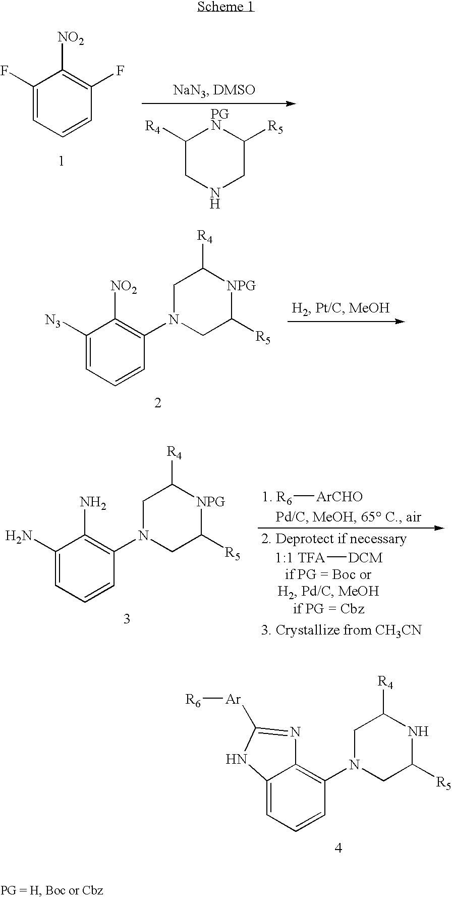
C1(F)=CC=CC(F)=C1[NO2].C1([R4])CNCC([R5])[PGN]1.C1([N3])=CC=CC(N2CC([R5])[NPG]C([R4])C2)=C1[NO2].C1(N)=CC=CC(N2CC([R5])[NPG]C([R4])C2)=C1N.[1. R6][ArCHO].[1:1 TFA][DCM].C12=CC=CC(N3CC([R5])NC([R4])C3)=C1N=C([Ar][R6])N2
